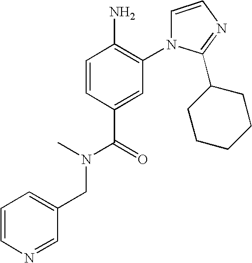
C1=CC(C(=O)N(CC2=CC=CN=C2)C)=CC(N2C=CN=C2C2CCCCC2)=C1N
